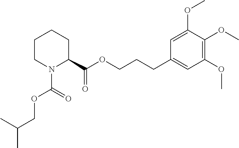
C1(C(OCCCC2=CC(OC)=C(OC)C(OC)=C2)=O)CCCCN1C(OCC(C)C)=O
